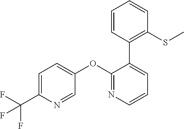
C1=C(C(F)(F)F)N=CC(OC2=NC=CC=C2C2=C(SC)C=CC=C2)=C1
